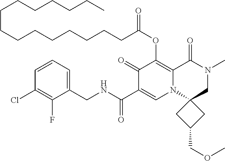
C1=CC=C(CNC(C2=CN3C(=C(OC(=O)CCCCCCCCCCCCCCC)C2=O)C(=O)N(C)CC32CC(COC)C2)=O)C(F)=C1Cl
